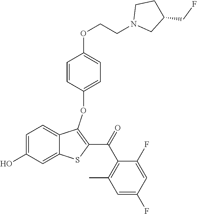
C1=C(O)C=C2C(=C1)C(OC1=CC=C(OCCN3CC(CF)CC3)C=C1)=C(C(C1=C(C)C=C(F)C=C1F)=O)S2
